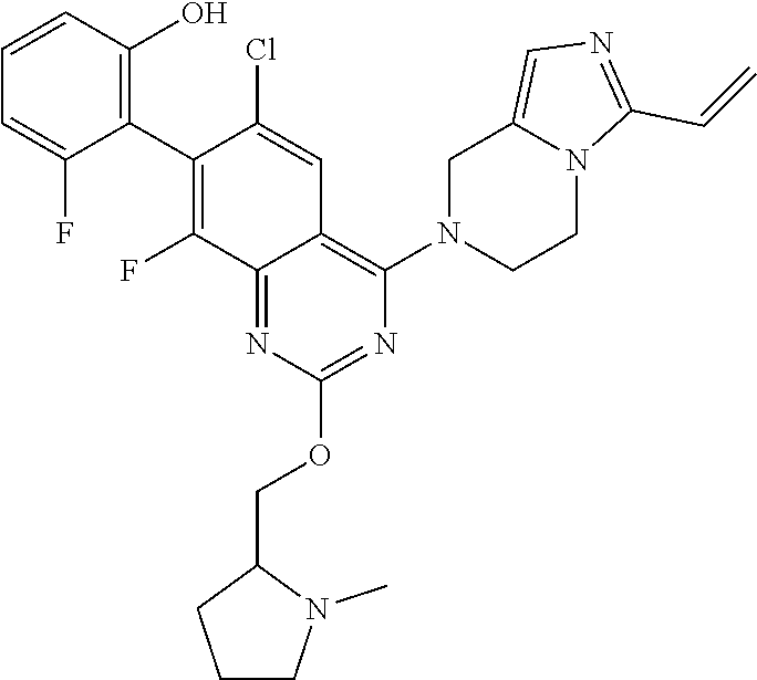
C1=C2CN(C3=C4C(=NC(OCC5CCCN5C)=N3)C(F)=C(C3=C(O)C=CC=C3F)C(Cl)=C4)CCN2C(C=C)=N1
